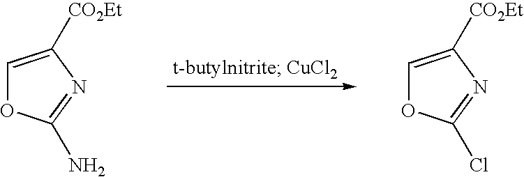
C1=C([CO2Et])N=C(N)O1.C1=C([CO2Et])N=C(Cl)O1
